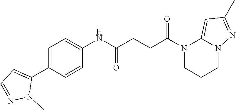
N1(C(=O)CCC(=O)NC2=CC=C(C3=CC=NN3C)C=C2)CCCN2C1=CC(C)=N2
